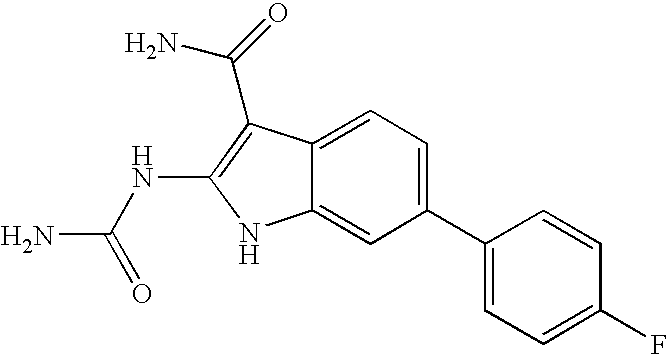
C12=CC=C(C3=CC=C(F)C=C3)C=C1NC(NC(N)=O)=C2C(N)=O
